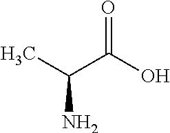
CC(C(O)=O)N
